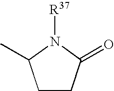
C1CC(=O)N([R37])C1C
